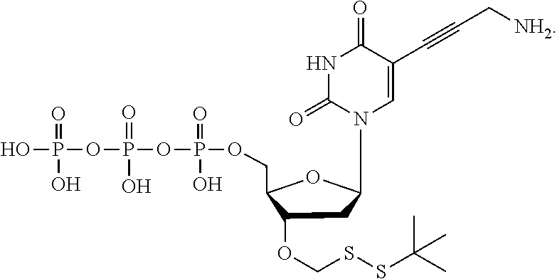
C(C1C(OCSSC(C)(C)C)CC(CN2C=C(C#CC[NH2])C(=O)NC2=O)O1)OP(OP(OP(=O)(O)O)(=O)O)(=O)O
